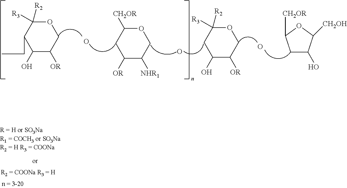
O1C([R2])([R3])C(CC)C(O)C([OR])C1.O1C([CH2OR])CC([OR])C([NHR1])C1.O1C([R2])([R3])CC(O)C([OR])C1.C1C(O)C([CH2OH])OC1[CH2OR].O.O.O
